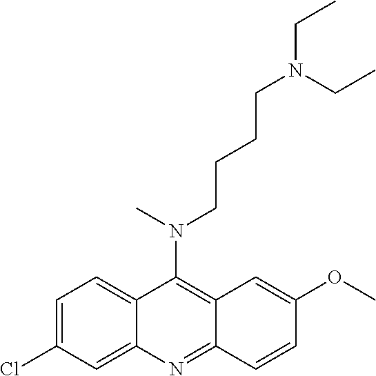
C1=C(Cl)C=C2C(=C1)C(N(CCCCN(CC)CC)C)=C1C(=N2)C=CC(OC)=C1
